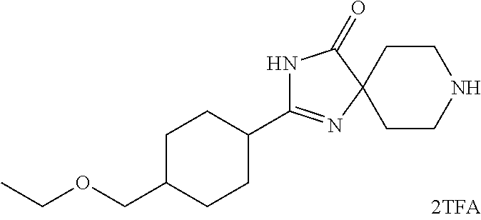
N1C(C2CCC(COCC)CC2)=NC2(C1=O)CCNCC2
